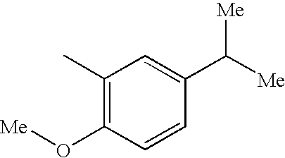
C1(C)=C(O[Me])C=CC(C([Me])[Me])=C1
